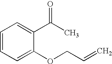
C1=CC=C(OCC=C)C(C(C)=O)=C1
